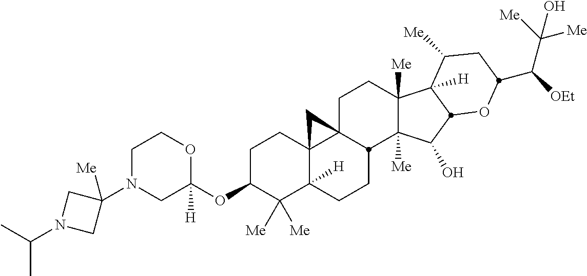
C1N(C2([Me])CN(C(C)C)C2)CC(OC2C([Me])([Me])C3([H])C4(CC2)C2(CCC5([Me])C([Me])(C(O)C6C5([H])C([Me])CC(C([OEt])C([Me])([Me])O)O6)C2CC3)C4)([H])OC1
